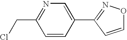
C1=CC(C2=NOC=C2)=CN=C1CCl
